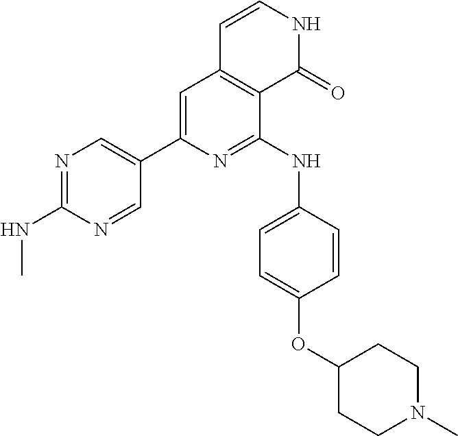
N1=C(NC)N=CC(C2=CC3=C(C(NC4=CC=C(OC5CCN(C)CC5)C=C4)=N2)C(=O)NC=C3)=C1
